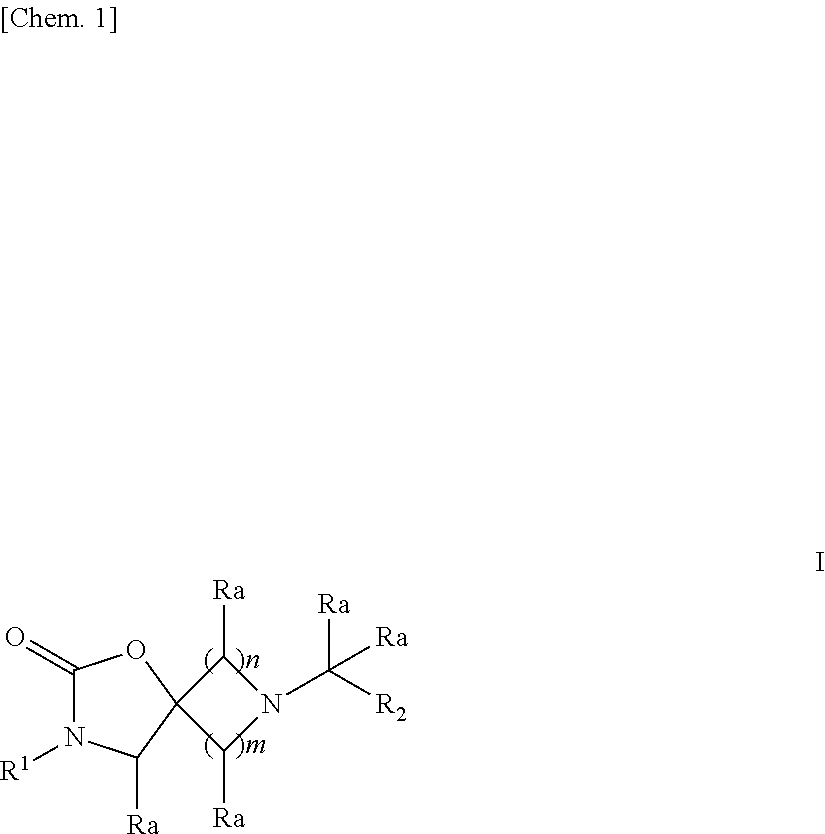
C1(=O)N([R1])C([Ra])C2(O1)C([Ra])N(C([R2])([Ra])[Ra])C2[Ra]
